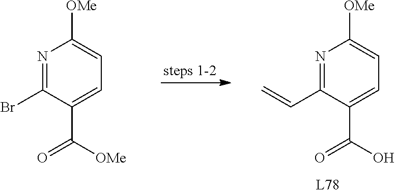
N1=C(C=C)C(C(=O)O)=CC=C1[OMe].N1=C(Br)C(C(=O)[OMe])=CC=C1[OMe]
